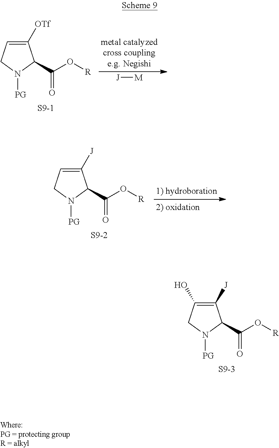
C1([OTf])=CCN([PG])C1C(O[R])=O.[S9-1].[J][M].C1([J])=CCN([PG])C1C(O[R])=O.[S9-2].C1([J])=C(O)CN([PG])C1C(O[R])=O.[S9-3]
